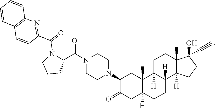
N1(C(=O)C2N(C(C3=NC4=C(C=C3)C=CC=C4)=O)CCC2)CCN(C2C(=O)CC3([H])C(C)(C2)C2([H])C([H])(CC3)C3([H])C(C)(CC2)C(O)(C#C)CC3)CC1
